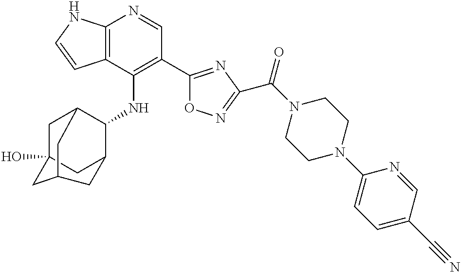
C12=C(C(NC3C4CC5(O)CC3CC(C5)C4)=C(C3=NC(C(N4CCN(C5=CC=C(C#N)C=N5)CC4)=O)=NO3)C=N1)C=CN2
